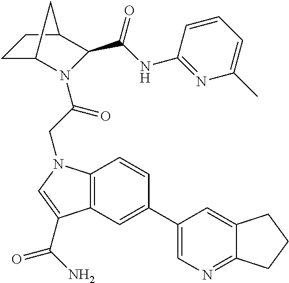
C1(NC(=O)C2N(C(CN3C4=C(C(C(N)=O)=C3)C=C(C3=CN=C5C(=C3)CCC5)C=C4)=O)C3CCC2C3)=NC(C)=CC=C1
